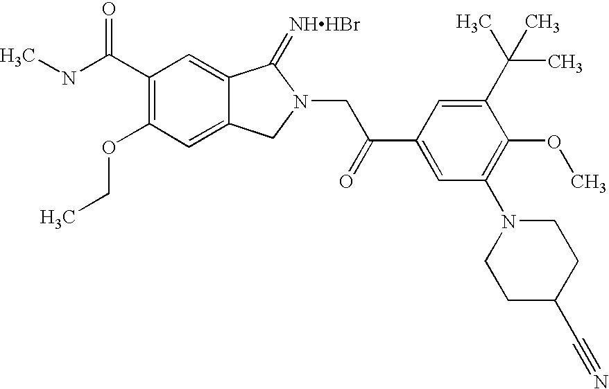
C(C1=C(OCC)C=C2C(=C1)C(=[NHHBr])N(CC(C1=CC(N3CCC(C#N)CC3)=C(OC)C(C(C)(C)C)=C1)=O)C2)(NC)=O
